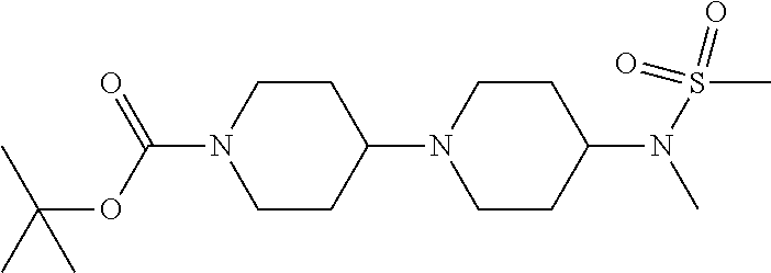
C1CC(N2CCC(N(S(C)(=O)=O)C)CC2)CCN1C(OC(C)(C)C)=O
